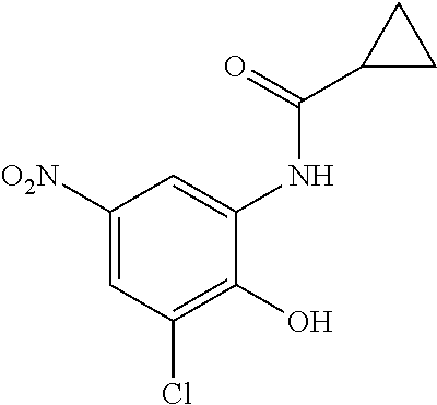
C1([O2N])=CC(Cl)=C(O)C(NC(C2CC2)=O)=C1
